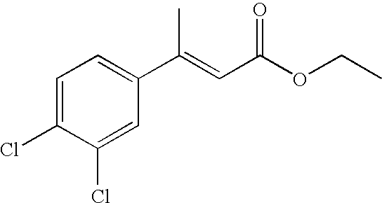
C1=C(Cl)C(Cl)=CC(C(=CC(OCC)=O)C)=C1
